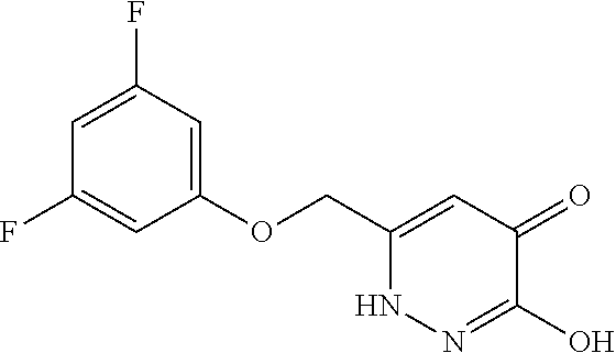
C1(OCC2=CC(=O)C(O)=NN2)=CC(F)=CC(F)=C1
